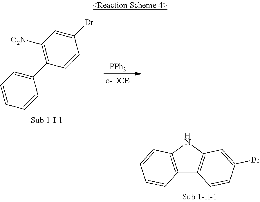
C12=C(NC3=C1C=CC(Br)=C3)C=CC=C2.C1(C2=C([O2N])C=C(Br)C=C2)=CC=CC=C1.[PPh3]
